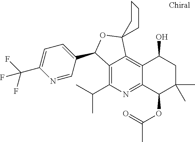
C12=C(C(C)C)N=C3C(=C1C1(OC2C2=CC=C(C(F)(F)F)N=C2)CCCC1)C(O)CC(C)(C)C3OC(C)=O
